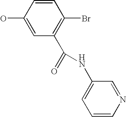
C1(O)=CC(C(=O)NC2=CC=CN=C2)=C(Br)C=C1
